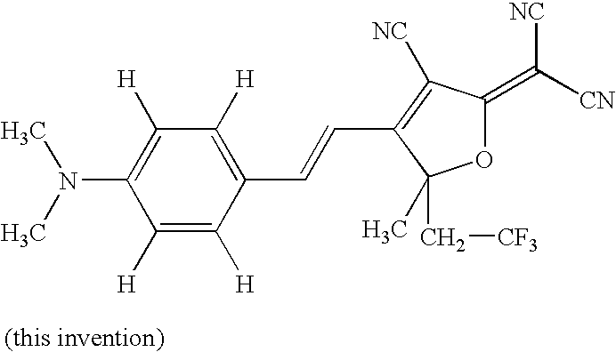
C1([H])=C([H])C(C=CC2=C([NC])C(=C([CN])[NC])OC2(C)C[CF3])=C([H])C([H])=C1N(C)C
